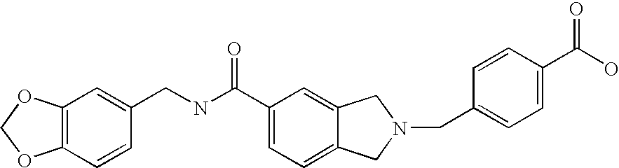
C1=CC(CNC(C2=CC=C3C(=C2)CN(CC2=CC=C(C(O)=O)C=C2)C3)=O)=CC2=C1OCO2
